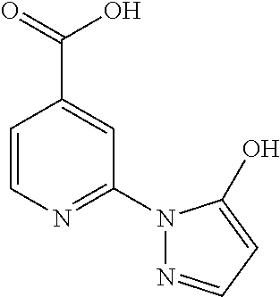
C1=CN=C(N2N=CC=C2O)C=C1C(=O)O
